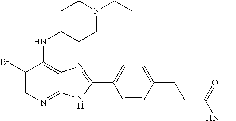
C1(Br)=CN=C2C(=C1NC1CCN(CC)CC1)N=C(C1=CC=C(CCC(NC)=O)C=C1)N2
